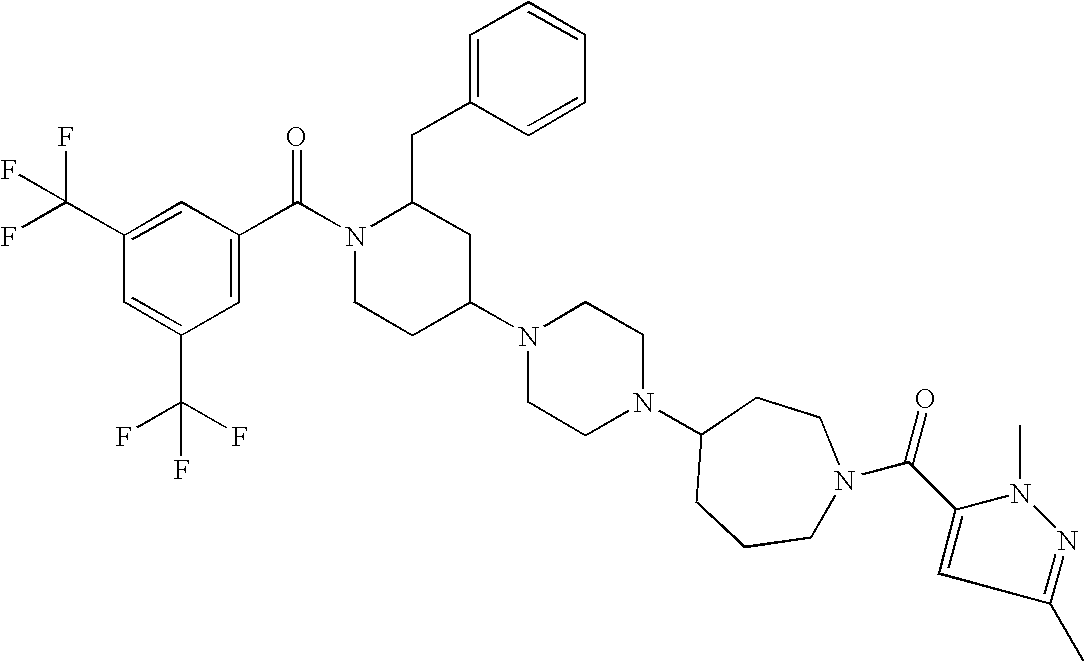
C1=C(C(F)(F)F)C=C(C(N2CCC(N3CCN(C4CCCN(C(=O)C5=CC(C)=NN5C)CC4)CC3)CC2CC2=CC=CC=C2)=O)C=C1C(F)(F)F
